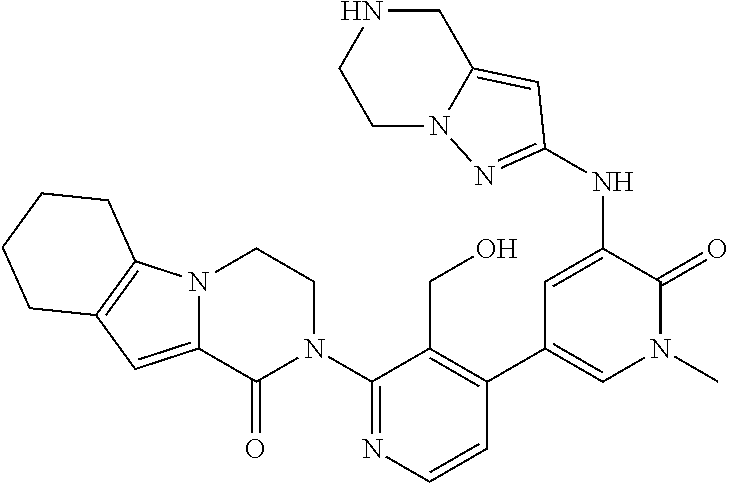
C1(N2CCN3C(=CC4=C3CCCC4)C2=O)=NC=CC(C2=CN(C)C(=O)C(NC3=NN4C(=C3)CNCC4)=C2)=C1CO
